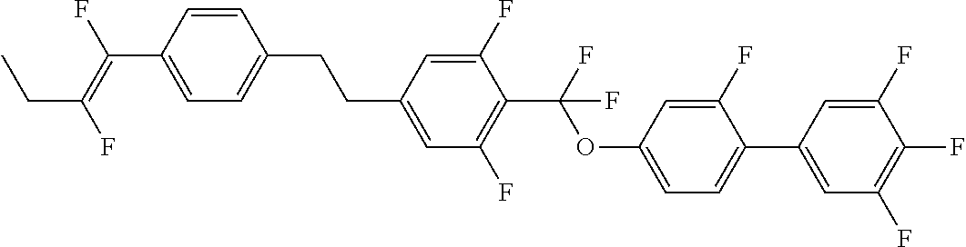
C1=CC(CCC2=CC(F)=C(C(OC3=CC=C(C4=CC(F)=C(F)C(F)=C4)C(F)=C3)(F)F)C(F)=C2)=CC=C1C(F)=C(F)CC
